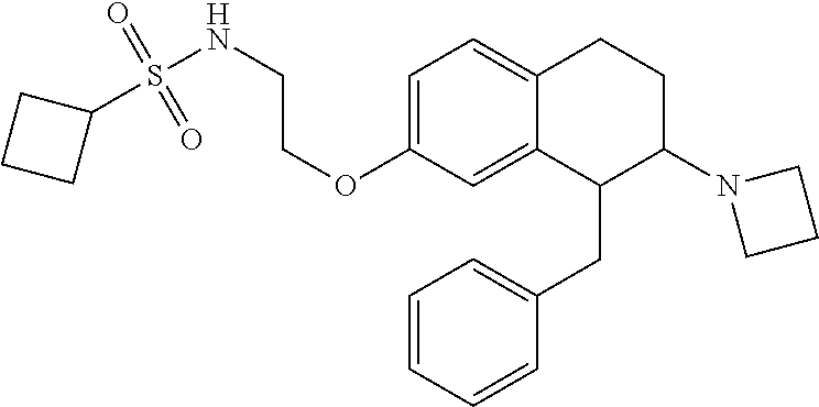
O(C1=CC=C2C(=C1)C(CC1=CC=CC=C1)C(N1CCC1)CC2)CCNS(C1CCC1)(=O)=O
